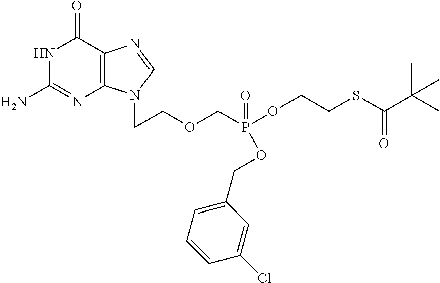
N1C(N)=NC2=C(C1=O)N=CN2CCOCP(OCCSC(=O)C(C)(C)C)(=O)OCC1=CC=CC(Cl)=C1
